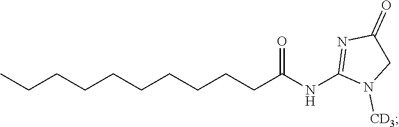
C(CCCCCCCCC(NC1=NC(=O)CN1[CD3])=O)C
